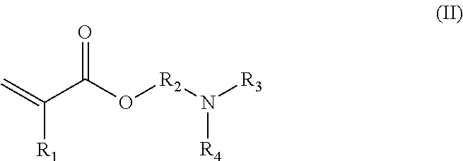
C(C(O[R2]N([R3])[R4])=O)(=C)[R1]
